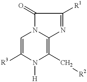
N1=C([R1])C(=O)N2C1=C(C[R2])N([H])C([R3])=C2
